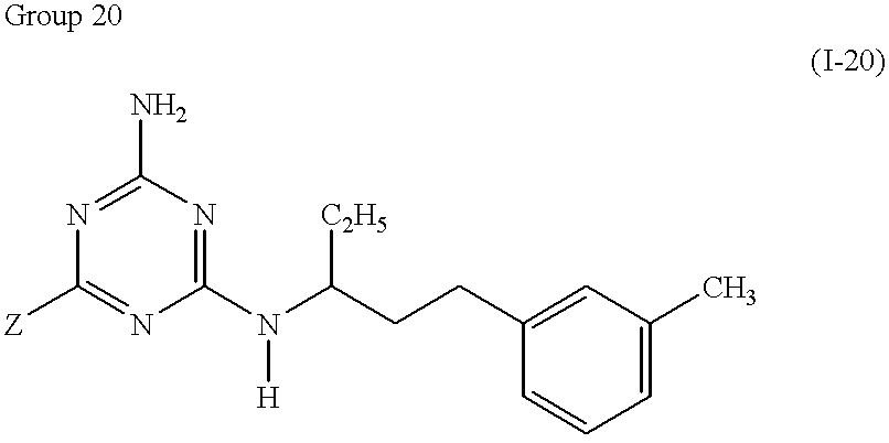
C1(N)=NC([Z])=NC(N(C(CCC2=CC(C)=CC=C2)[C2H5])[H])=N1
